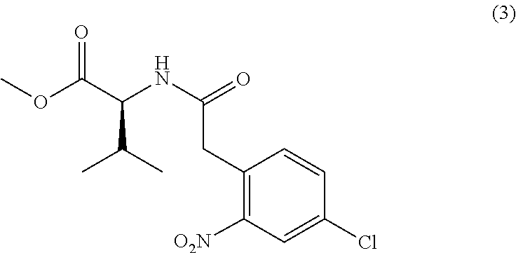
O(C(C(NC(=O)CC1=C([O2N])C=C(Cl)C=C1)C(C)C)=O)C
